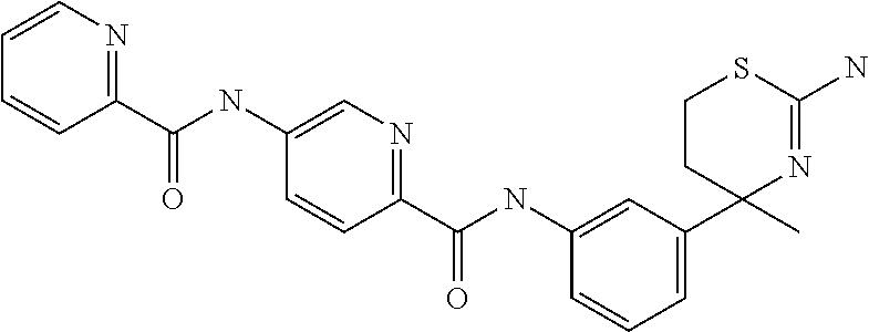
C1(C(NC2=CN=C(C(NC3=CC(C4(C)N=C(N)SCC4)=CC=C3)=O)C=C2)=O)=NC=CC=C1
